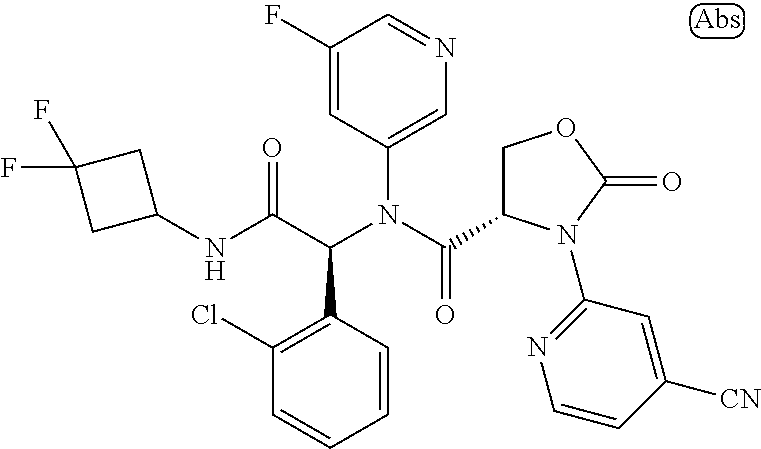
C1(F)=CC(N(C(C2COC(=O)N2C2=NC=CC([CN])=C2)=O)C(C(NC2CC(F)(F)C2)=O)C2=C(Cl)C=CC=C2)=CN=C1
